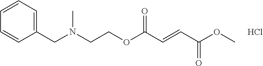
Cl.N(CCOC(C=CC(OC)=O)=O)(CC1=CC=CC=C1)C
